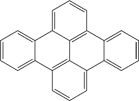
C1=CC=C2C(=C1)C1=CC=CC3=C1C1=C2C=CC=C1C1=CC=CC=C13
